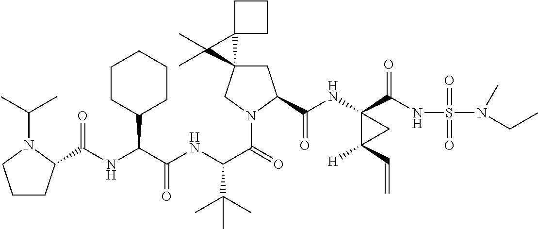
C(NC(C(NC(C(=O)N1CC2(CC1C(=O)NC1(C(=O)NS(=O)(=O)N(CC)C)C([H])(C=C)C1)C1(C2(C)C)CCC1)C(C)(C)C)=O)C1CCCCC1)(=O)C1CCCN1C(C)C
